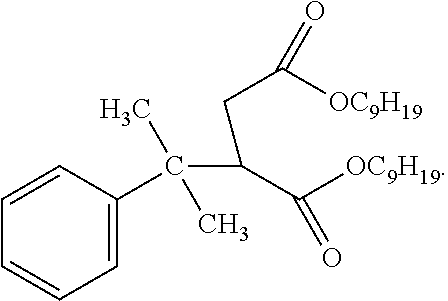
C1=C(C(C(C([OC9H19])=O)CC([OC9H19])=O)(C)C)C=CC=C1
